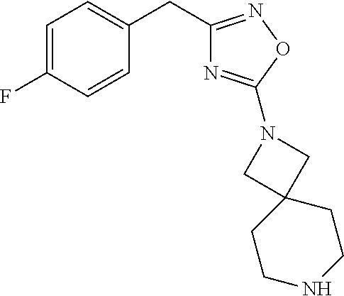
C1=C(F)C=CC(CC2=NOC(N3CC4(C3)CCNCC4)=N2)=C1
